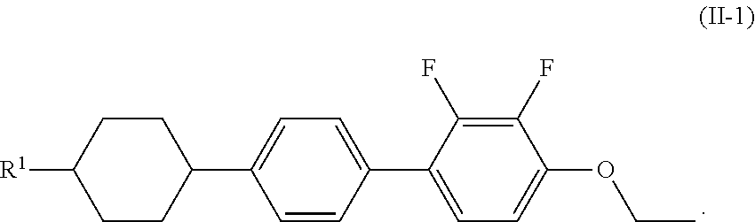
[R1]C1CCC(C2=CC=C(C3=CC=C(OCC)C(F)=C3F)C=C2)CC1
